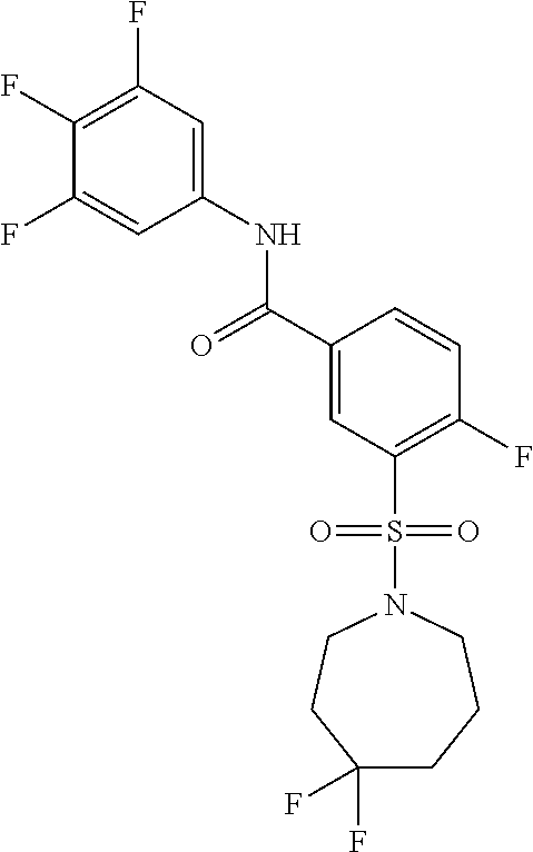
C1(F)=C(F)C=C(NC(C2=CC(S(N3CCC(F)(F)CCC3)(=O)=O)=C(F)C=C2)=O)C=C1F
